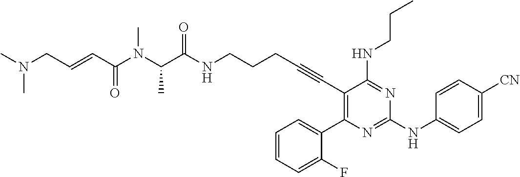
CN(CC=CC(N(C(C(NCCCC#CC1=C(C2=CC=CC=C2F)N=C(NC2=CC=C([CN])C=C2)N=C1NCCC)=O)C)C)=O)C
